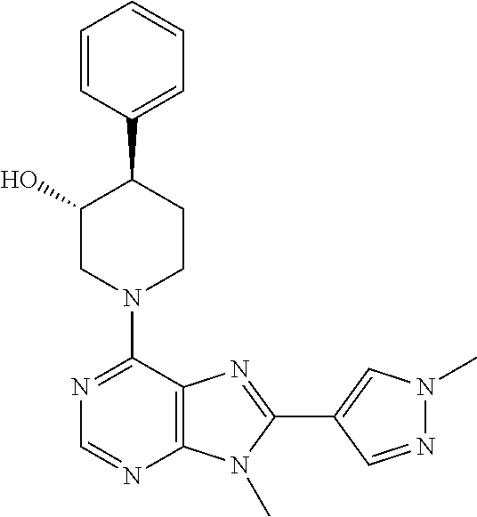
C1(O)CN(C2=NC=NC3=C2N=C(C2=CN(C)N=C2)N3C)CCC1C1=CC=CC=C1
